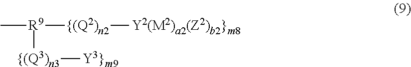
[R9]([{(Q2)n2][Y2(M2)a2(Z2)b2}m8])([{(Q3)n3][Y3}m9])C
